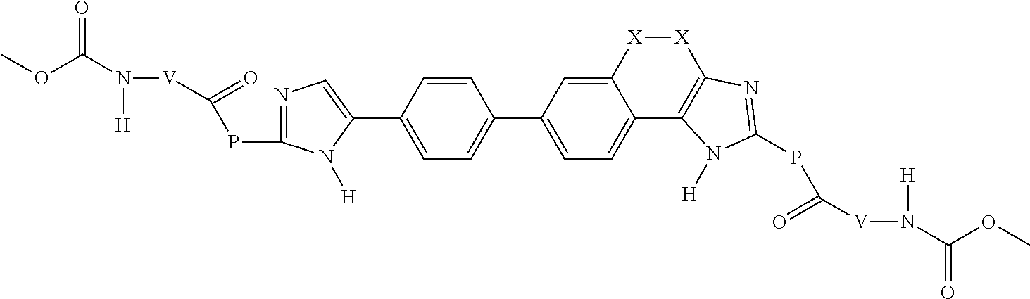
C12=CC(C3=CC=C(C4=CN=C(PC(=O)[V]N([H])C(=O)OC)N4[H])C=C3)=CC=C1C1=C([X][X]2)N=C(PC(=O)[V]N([H])C(=O)OC)N1[H]
